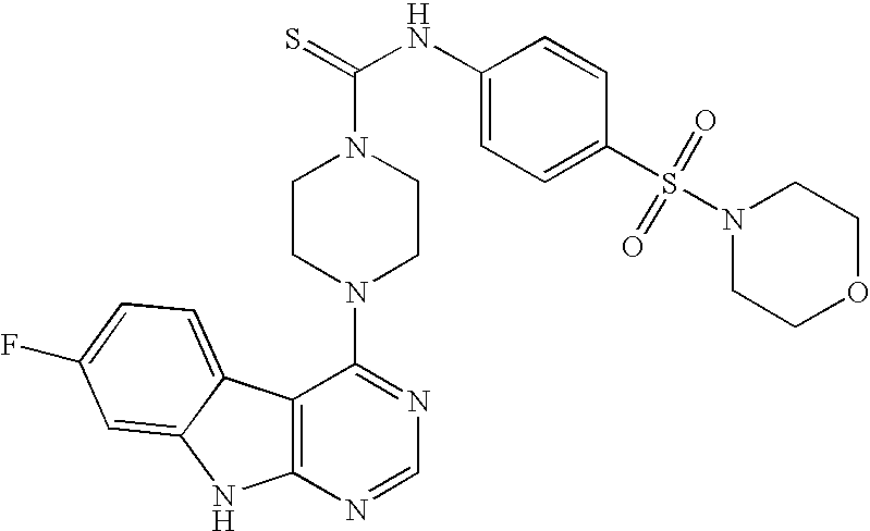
C12=C(N=CN=C1N1CCN(C(=S)NC3=CC=C(S(=O)(=O)N4CCOCC4)C=C3)CC1)NC1=CC(F)=CC=C21
